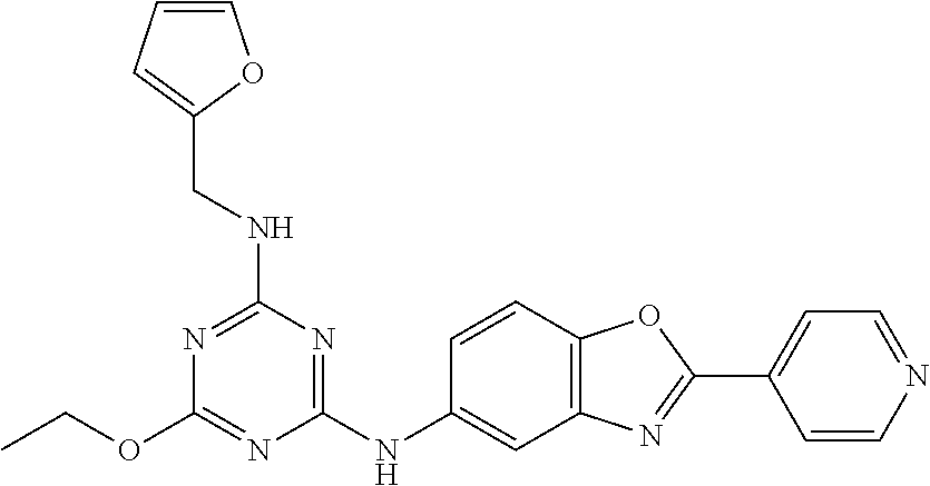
C(OC1=NC(NC2=CC3=C(C=C2)OC(C2=CC=NC=C2)=N3)=NC(NCC2=CC=CO2)=N1)C
